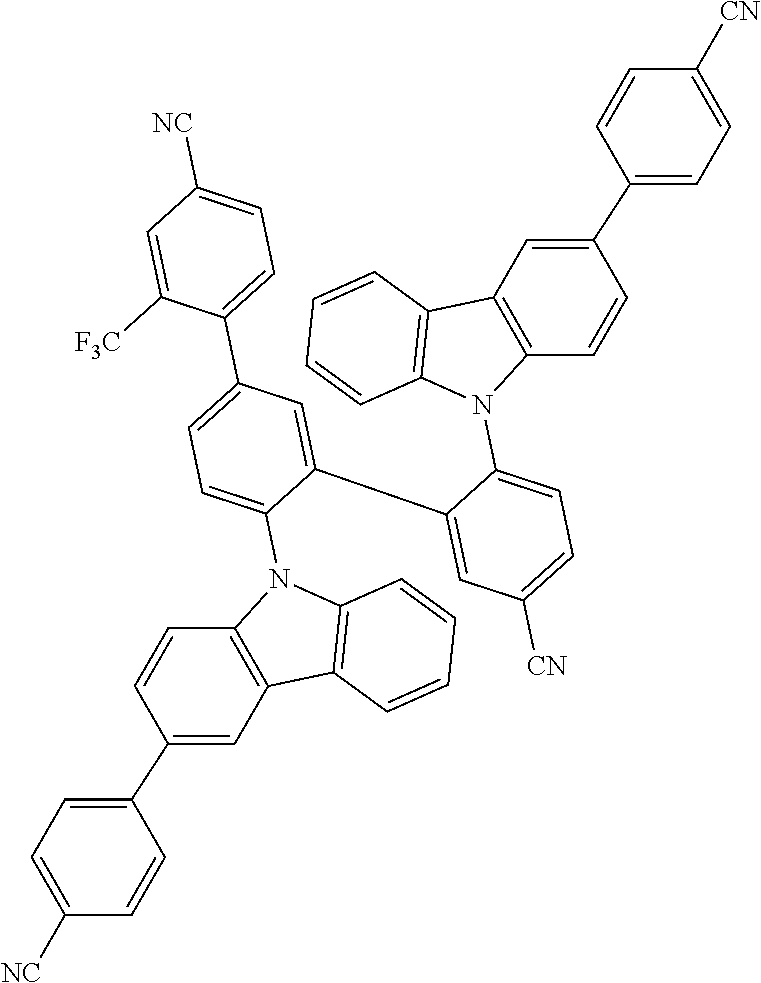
C1(C2=CC(C3=CC=C([NC])C=C3[F3C])=CC=C2N2C3=C(C4=C2C=CC=C4)C=C(C2=CC=C([NC])C=C2)C=C3)=CC([CN])=CC=C1N1C2=C(C3=C1C=CC=C3)C=C(C1=CC=C([CN])C=C1)C=C2
